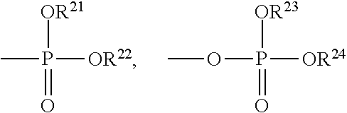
CP([OR22])([OR21])=O.O(P([OR24])([OR23])=O)C
